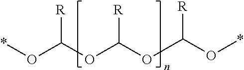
[R]C(OC(OC(O*)[R])[R])O*
